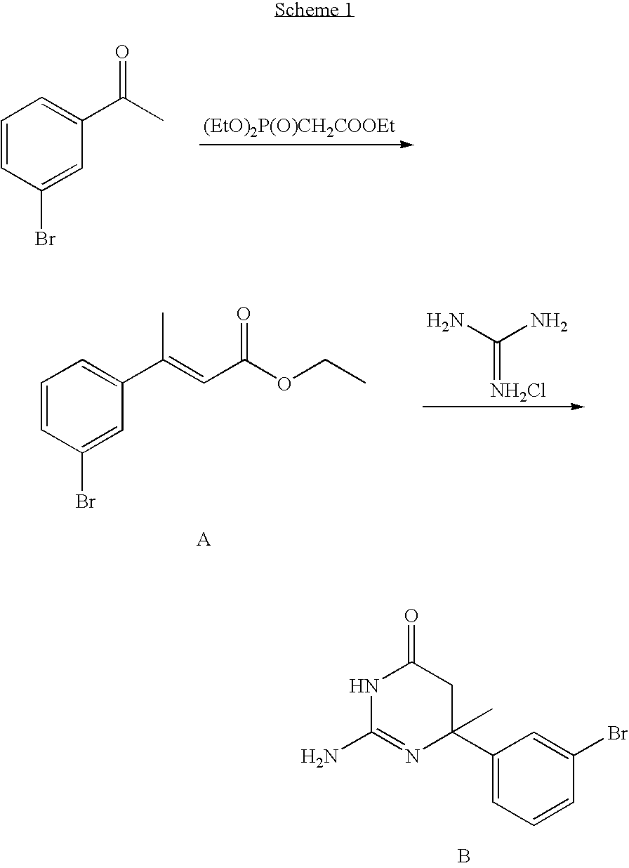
[(EtO)2P(O)CH2COOEt].C1=CC(Br)=CC(C(C)=O)=C1.NC(N)=[NH2Cl].C1=CC(Br)=CC(C(=CC(OCC)=O)C)=C1.C1(C2(C)CC(=O)NC(N)=N2)=CC=CC(Br)=C1.B
